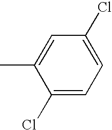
C1(Cl)=CC=C(Cl)C=C1C
